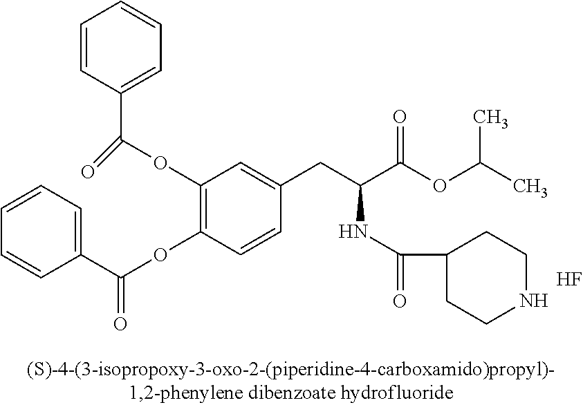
C1(OC(C2=CC=CC=C2)=O)=C(OC(=O)C2=CC=CC=C2)C=CC(CC(C(OC(C)C)=O)NC(=O)C2CCNCC2)=C1.F
